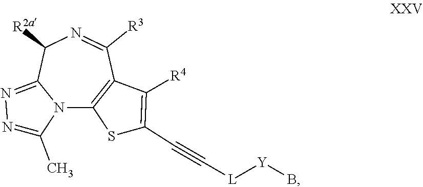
N1=C(C)N2C(=N1)C([R2a])N=C([R3])C1=C2SC(C#C[L][Y]B)=C1[R4]
